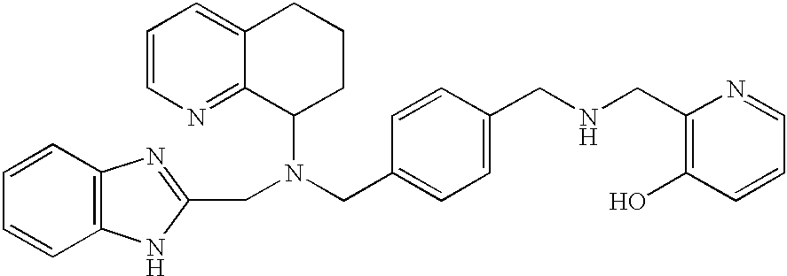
C1=CN=C2C(=C1)CCCC2N(CC1=CC=C(CNCC2=C(O)C=CC=N2)C=C1)CC1=NC2=C(N1)C=CC=C2
